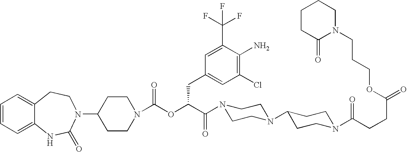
C1(N2C(=O)NC3=CC=CC=C3CC2)CCN(C(OC(C(=O)N2CCN(C3CCN(C(CCC(=O)OCCCN4CCCCC4=O)=O)CC3)CC2)CC2=CC(Cl)=C(N)C(C(F)(F)F)=C2)=O)CC1
